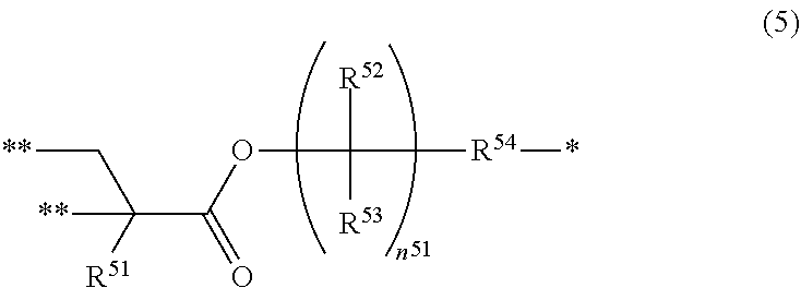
C(C(OC([R52])([R54]*)[R53])=O)([R51])(C[**])[**]
